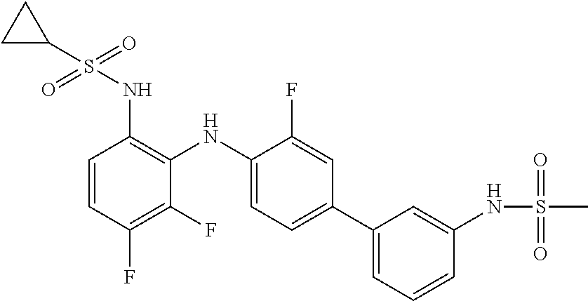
C1(NS(=O)(C2CC2)=O)=C(NC2=CC=C(C3=CC=CC(NS(=O)(=O)C)=C3)C=C2F)C(F)=C(F)C=C1
